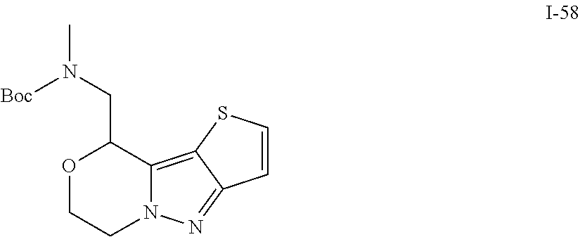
C12=C3C(=NN1CCOC2CN(C)[Boc])C=CS3
